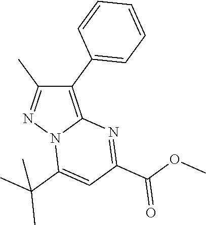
C1(C)=NN2C(=C1C1=CC=CC=C1)N=C(C(=O)OC)C=C2C(C)(C)C
